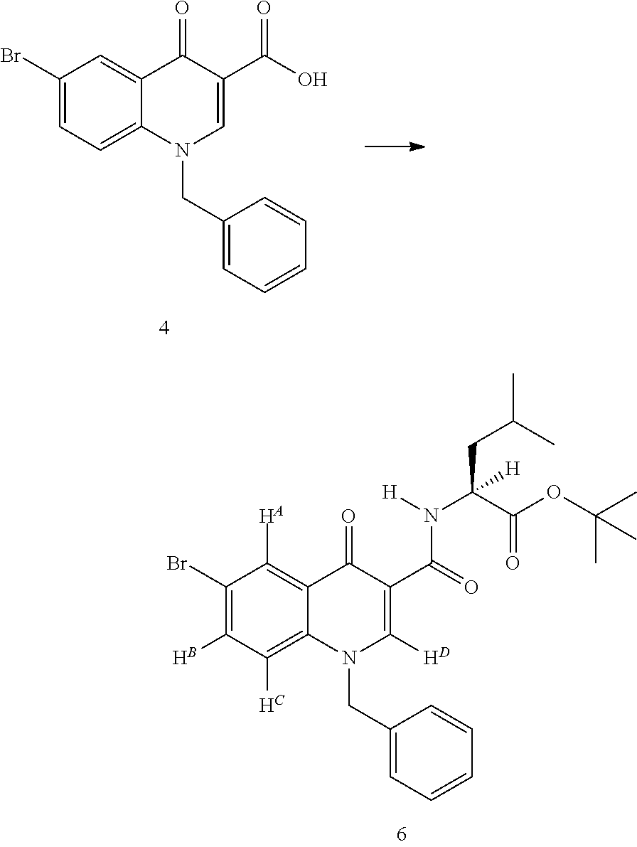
C1(Br)=C(B)C(C)=C2C(=C1[HA])C(=O)C(C(=O)N(C(C(OC(C)(C)C)=O)(CC(C)C)[H])[H])=C([H])N2CC1=CC=CC=C1.C1(Br)=CC=C2C(=C1)C(=O)C(C(O)=O)=CN2CC1=CC=CC=C1
